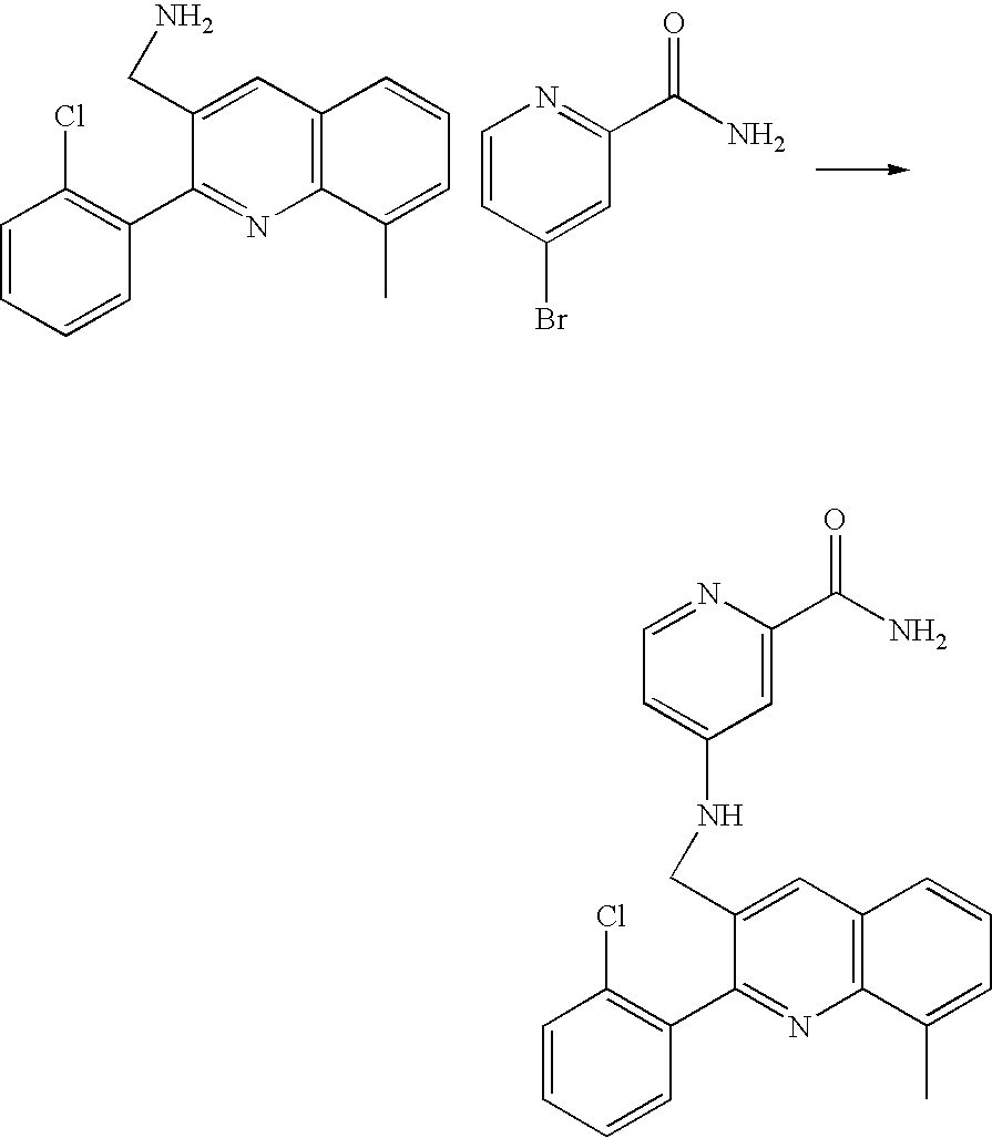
C1=CC=CC(C2=NC3=C(C=C2CN)C=CC=C3C)=C1Cl.C1=CC(Br)=CC(C(N)=O)=N1.C1=NC(C(N)=O)=CC(NCC2=CC3=C(N=C2C2=C(Cl)C=CC=C2)C(C)=CC=C3)=C1
